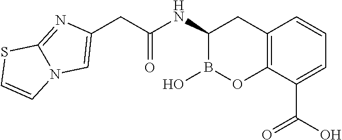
C12=C(C(C(O)=O)=CC=C1)OB(O)C(NC(=O)CC1=CN3C(=N1)SC=C3)C2
